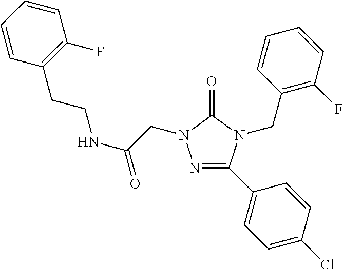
N1=C(C2=CC=C(Cl)C=C2)N(CC2=C(F)C=CC=C2)C(=O)N1CC(=O)NCCC1=C(F)C=CC=C1
